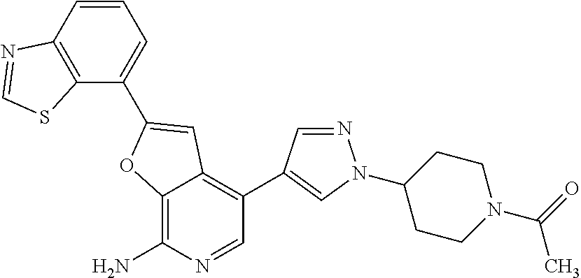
C12=C(N)N=CC(C3=CN(C4CCN(C(=O)C)CC4)N=C3)=C1C=C(C1=CC=CC3=C1SC=N3)O2
